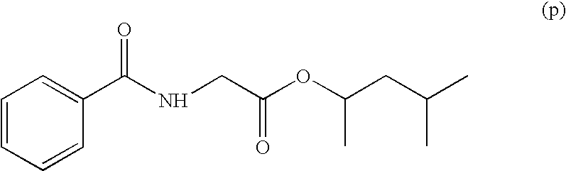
C1=CC=CC(C(NCC(OC(CC(C)C)C)=O)=O)=C1
